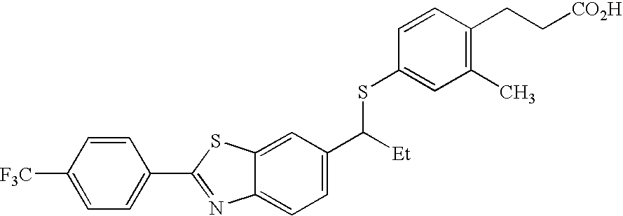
C1=CC([F3C])=CC=C1C1=NC2=CC=C(C(SC3=CC(C)=C(CC[CO2H])C=C3)[Et])C=C2S1
